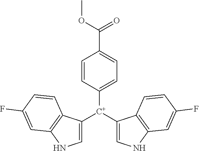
C1([C+](C2=CNC3=C2C=CC(F)=C3)C2=CNC3=C2C=CC(F)=C3)=CC=C(C(OC)=O)C=C1
